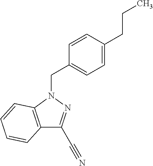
C12=C(N(CC3=CC=C(CCC)C=C3)N=C1C#N)C=CC=C2
